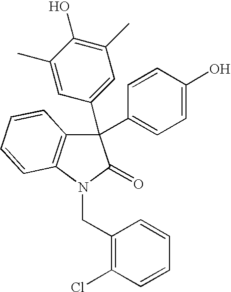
C1(C2(C3=CC(C)=C(O)C(C)=C3)C3=C(N(CC4=C(Cl)C=CC=C4)C2=O)C=CC=C3)=CC=C(O)C=C1
